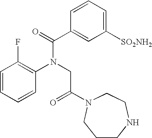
C1=CC=CC(N(CC(=O)N2CCNCCC2)C(C2=CC([SO2NH2])=CC=C2)=O)=C1F
